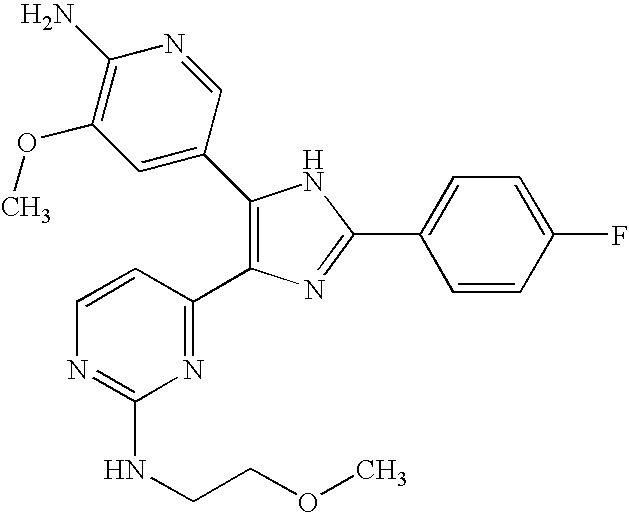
C1(C2=CC(OC)=C(N)N=C2)=C(C2=NC(NCCOC)=NC=C2)N=C(C2=CC=C(F)C=C2)N1
